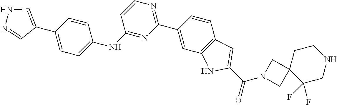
C1(C2=CNN=C2)=CC=C(NC2=NC(C3=CC4=C(C=C3)C=C(C(N3CC5(C3)C(F)(F)CNCC5)=O)N4)=NC=C2)C=C1
